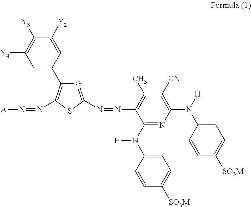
C1=C(C2=C(N=N[A])SC(N=NC3=C(C)C([CN])=C(N([H])C4=CC=C([SO3M])C=C4)N=C3N(C3=CC=C([SO3M])C=C3)[H])=[G]2)C=C([Y2])C([Y3])=C1[Y4]
